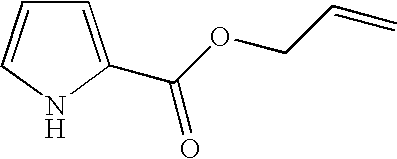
C1=C(C(=O)OCC=C)NC=C1
